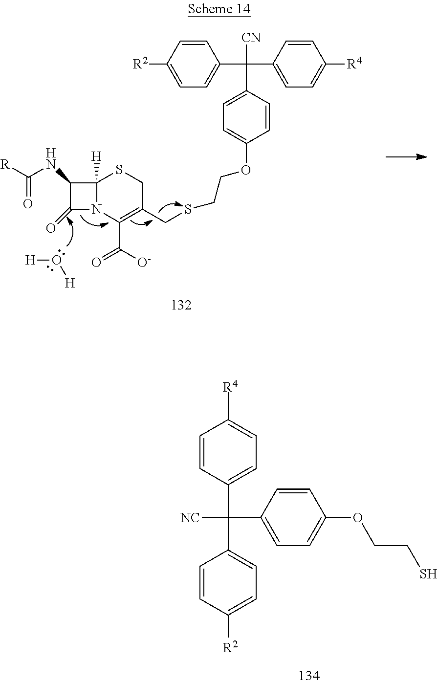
C1=CC([R2])=CC=C1C([CN])(C1=CC=C(OCCSCC2=C(C([O-])=O)N3C([H])(SC2)C(NC([R])=O)C3=O)C=C1)C1=CC=C([R4])C=C1.[H]O[H].C1=CC(C([NC])(C2=CC=C([R2])C=C2)C2=CC=C(OCCS)C=C2)=CC=C1[R4]
